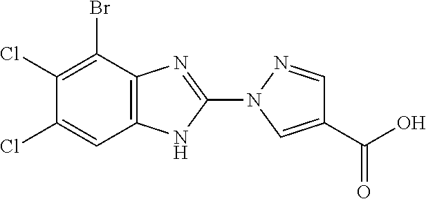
C1(N2N=CC(C(=O)O)=C2)=NC2=C(C=C(Cl)C(Cl)=C2Br)N1
